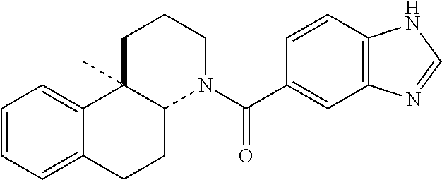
C1=CC=C2C(=C1)C1(C)C(CC2)N(C(C2=CC3=C(C=C2)NC=N3)=O)CCC1
